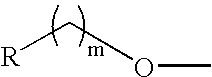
O(C[R])C
